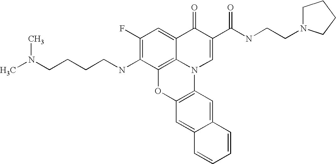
C1(F)=C(NCCCCN(C)C)C2=C3C(=C1)C(=O)C(C(=O)NCCN1CCCC1)=CN3C1=C(O2)C=C2C(=C1)C=CC=C2
